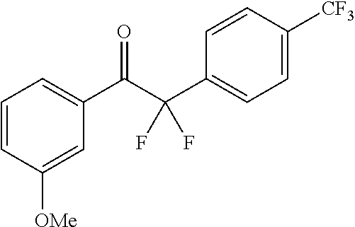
C1=CC([OMe])=CC(C(C(C2=CC=C([CF3])C=C2)(F)F)=O)=C1
